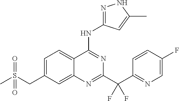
C12=CC=C(CS(C)(=O)=O)C=C1N=C(C(C1=NC=C(F)C=C1)(F)F)N=C2NC1=NNC(C)=C1
